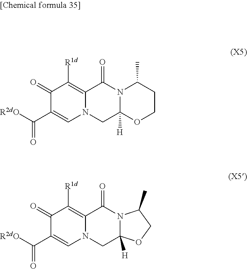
[R1d]C1=C2C(=O)N3C([H])(CN2C=C(C([R2dO])=O)C1=O)OCCC3C.[R1d]C1=C2C(=O)N3C([H])(CN2C=C(C([R2dO])=O)C1=O)OCC3C
